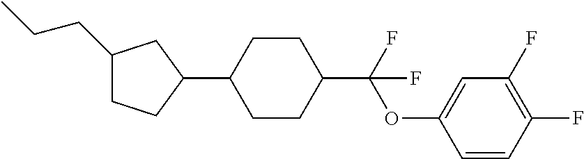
C1(CCC)CCC(C2CCC(C(OC3=CC(F)=C(F)C=C3)(F)F)CC2)C1
